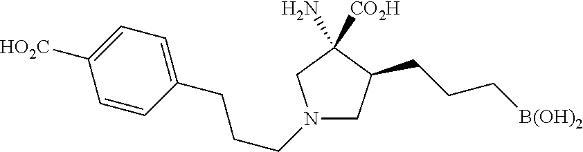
C(C1=CC=C([HO2C])C=C1)CCN1CC(CCC[B(OH)2])C([CO2H])(N)C1
